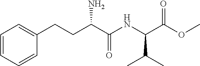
C1=CC=CC(CCC(C(NC(C(OC)=O)C(C)C)=O)N)=C1
